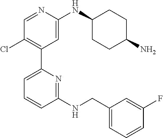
C1=NC(NC2CCC(N)CC2)=CC(C2=CC=CC(NCC3=CC=CC(F)=C3)=N2)=C1Cl
